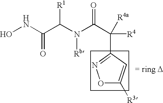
ONC(C(N(C(C([R4])([R4a])C1=NOC([R3])=C1)=O)[Rb])[R1])=O
